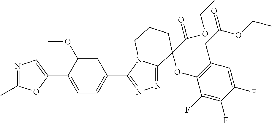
C1(C2=CC=C(C3=NN=C4N3CCCC4(OC3=C(CC(OCC)=O)C=C(F)C(F)=C3F)C(=O)OCC)C=C2OC)=CN=C(C)O1
